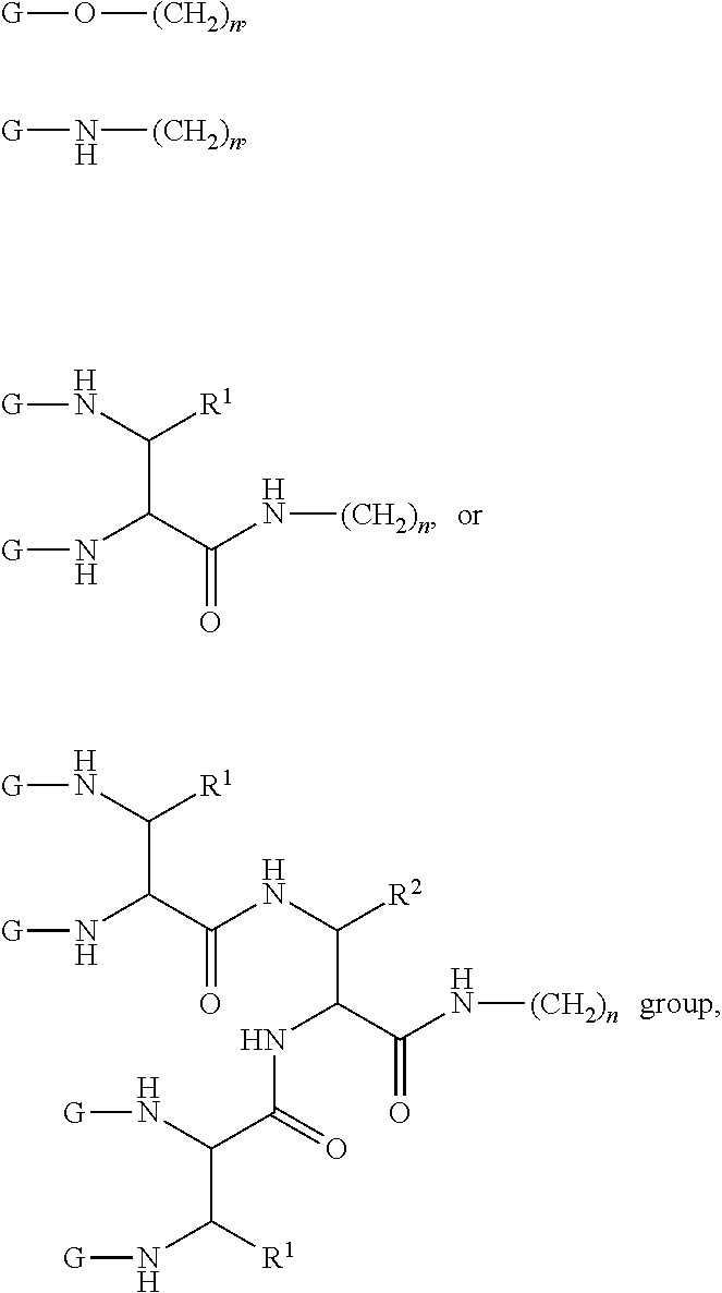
[G]NC([R1])C(N[G])C(=O)N[(CH2)n].[G]NC([R1])C(N[G])C(=O)NC([R2])C(C(=O)N[(CH2)n])NC(C(N[G])C(N[G])[R1])=O.[G]O[(CH2)n].[G]N[(CH2)n]
